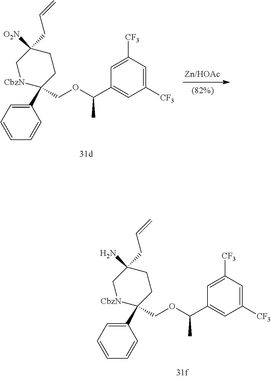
C1(C2(COC(C3=CC([CF3])=CC([CF3])=C3)C)[CbzN]CC(N)(CC=C)CC2)=CC=CC=C1.C1(C2(COC(C3=CC([CF3])=CC([CF3])=C3)C)[CbzN]CC([O2N])(CC=C)CC2)=CC=CC=C1
